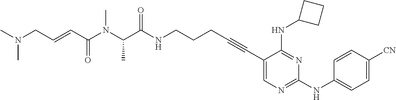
C1(C#CCCCNC(C(N(C(C=CCN(C)C)=O)C)C)=O)=CN=C(NC2=CC=C([CN])C=C2)N=C1NC1CCC1
